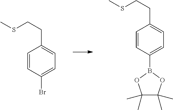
C1=CC(B2OC(C)(C)C(C)(C)O2)=CC=C1CCSC.C1=CC(Br)=CC=C1CCSC
